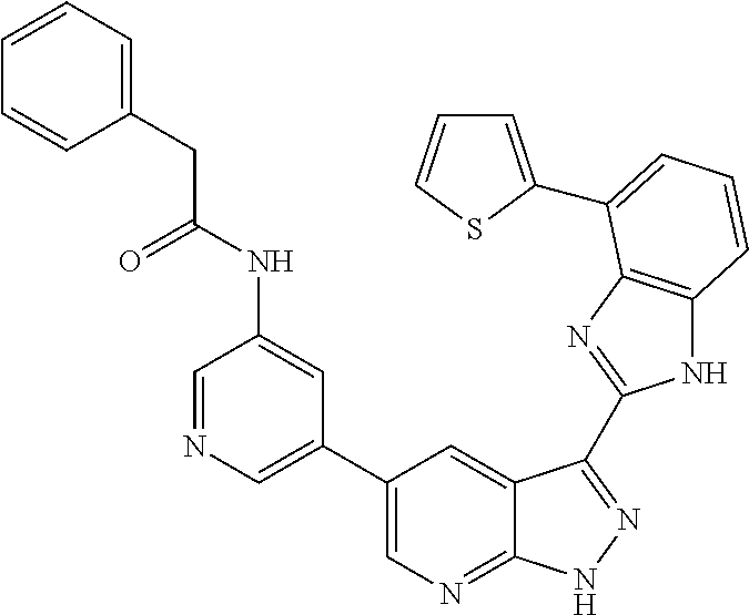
C1(C2=CN=C3C(=C2)C(C2=NC4=C(N2)C=CC=C4C2=CC=CS2)=NN3)=CN=CC(NC(CC2=CC=CC=C2)=O)=C1
